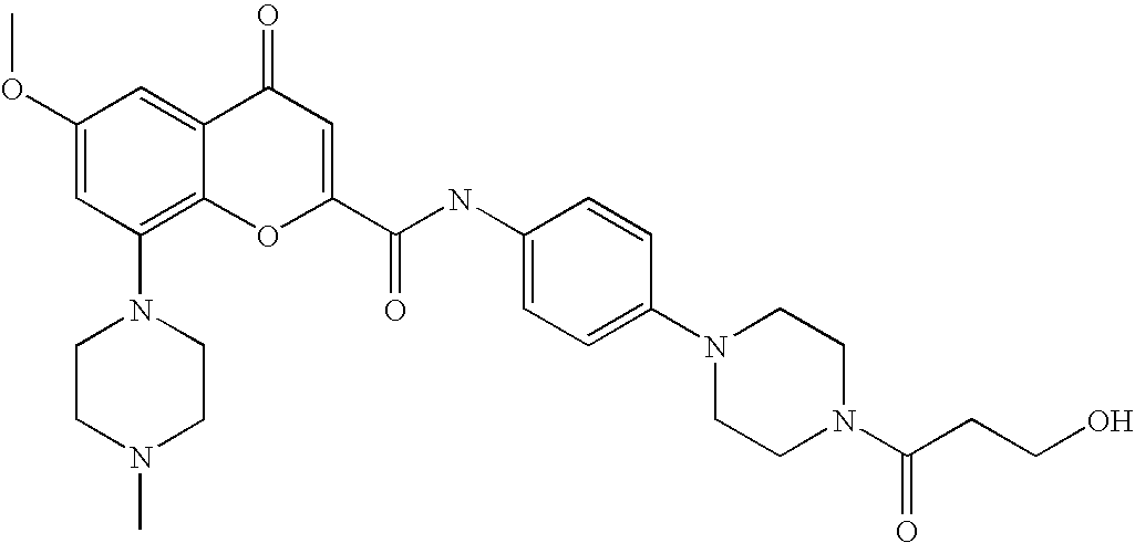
C1(OC)=CC(N2CCN(C)CC2)=C2C(=C1)C(=O)C=C(C(=O)NC1=CC=C(N3CCN(C(=O)CCO)CC3)C=C1)O2
